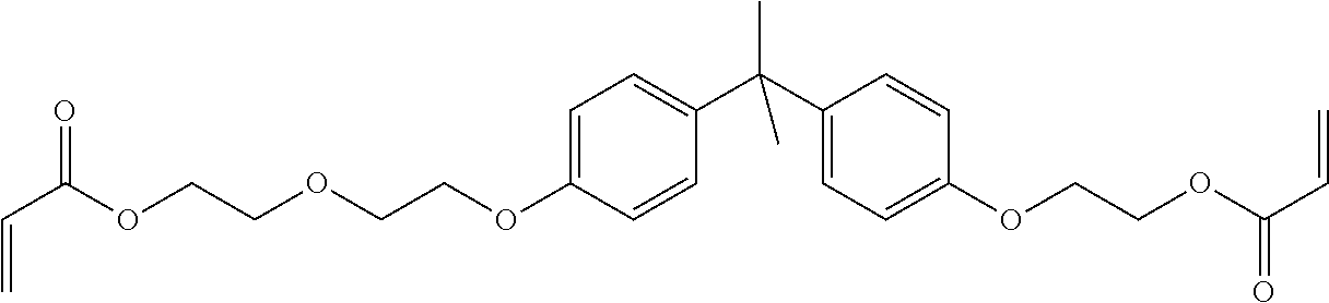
C=CC(OCCOCCOC1=CC=C(C(C2=CC=C(OCCOC(C=C)=O)C=C2)(C)C)C=C1)=O
